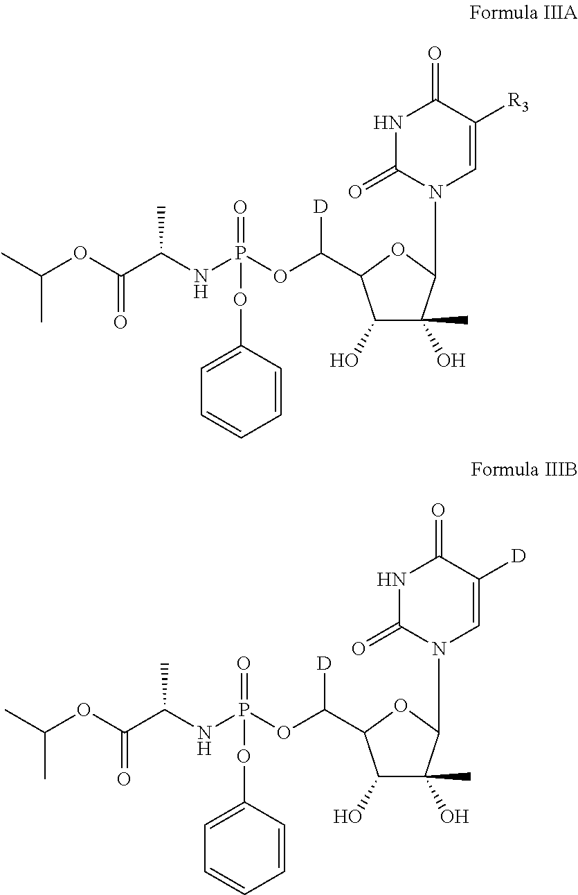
C(OC(C(NP(OC([D])C1C(O)C(O)(C)C(N2C=C([R3])C(=O)NC2=O)O1)(=O)OC1=CC=CC=C1)C)=O)(C)C.C(OC(C(NP(OC([D])C1C(O)C(O)(C)C(N2C=C([D])C(=O)NC2=O)O1)(=O)OC1=CC=CC=C1)C)=O)(C)C
